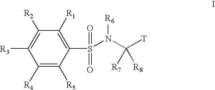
C1([R4])=C([R5])C(S(N(C([R8])([R7])[T])[R6])(=O)=O)=C([R1])C([R2])=C1[R3]
